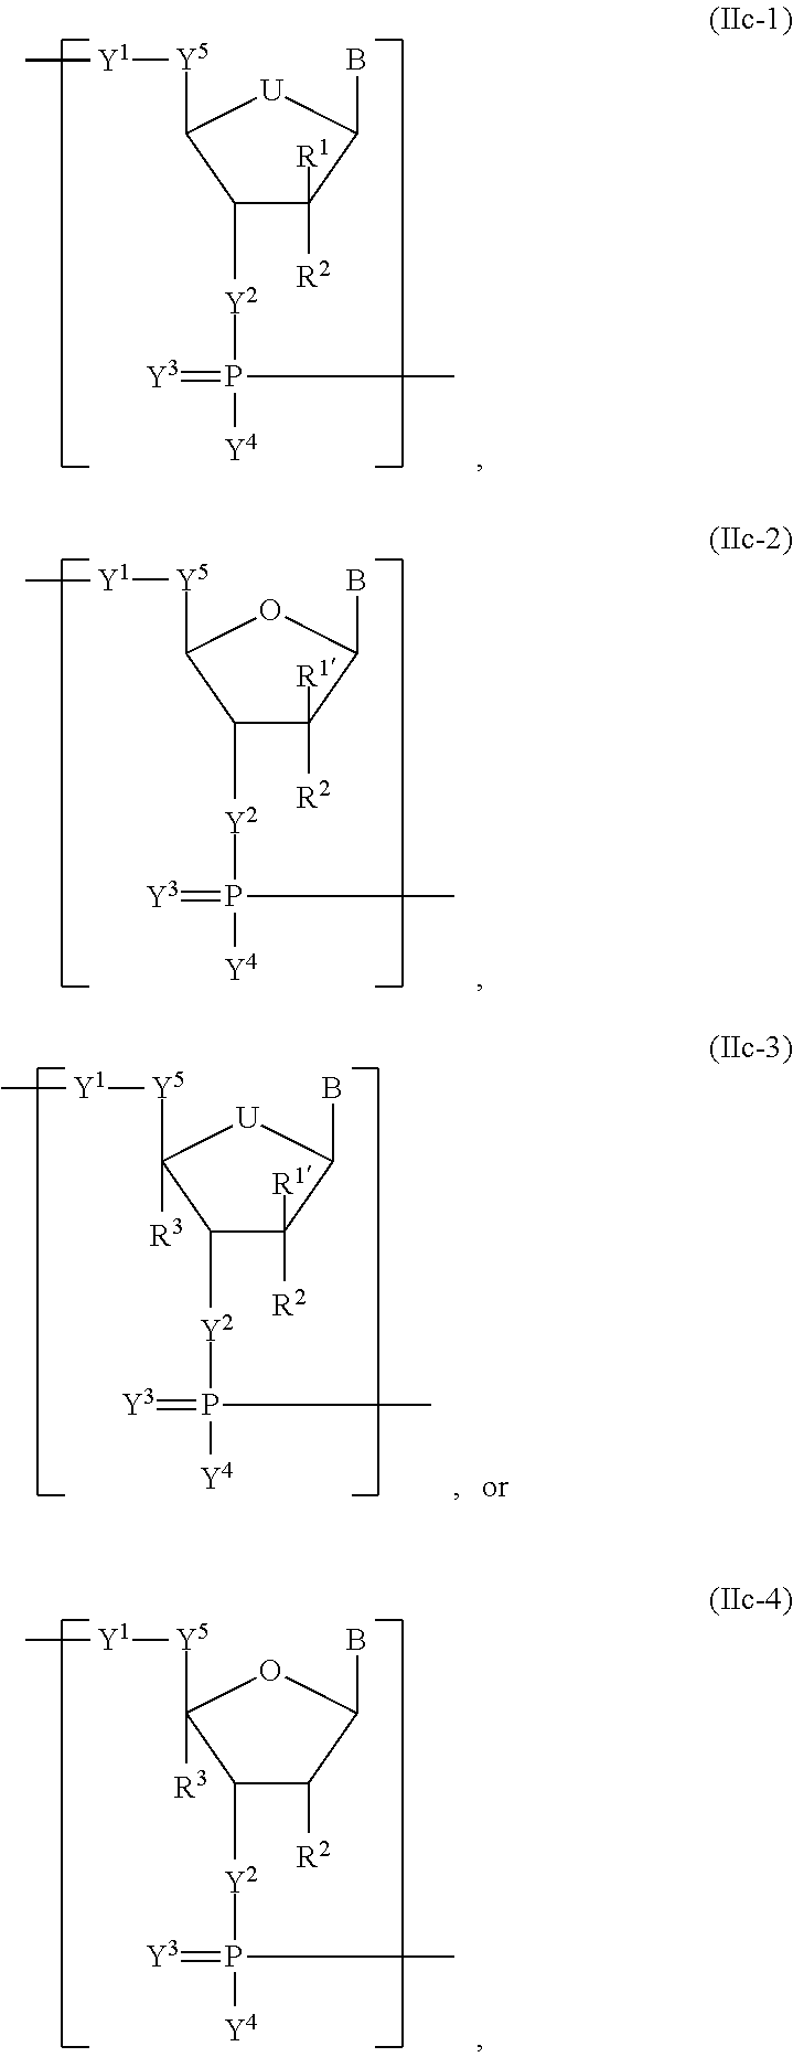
C1([R1])([R2])C(B)[U]C([Y5][Y1]C)C1[Y2]P([Y4])(C)=[Y3].C1([R1])([R2])C(B)OC([Y5][Y1]C)C1[Y2]P([Y4])(C)=[Y3].C1([R1])([R2])C(B)[U]C([Y5][Y1]C)([R3])C1[Y2]P([Y4])(C)=[Y3].C1([R2])C(B)OC([Y5][Y1]C)([R3])C1[Y2]P([Y4])(C)=[Y3]
